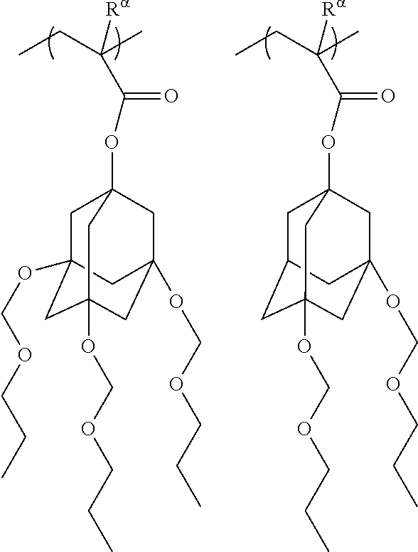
CCC(C)([Ra])C(OC12CC3(OCOCCC)CC(OCOCCC)(CC(OCOCCC)(C1)C3)C2)=O.CCC(C)([Ra])C(OC12CC3CC(OCOCCC)(CC(OCOCCC)(C1)C3)C2)=O
